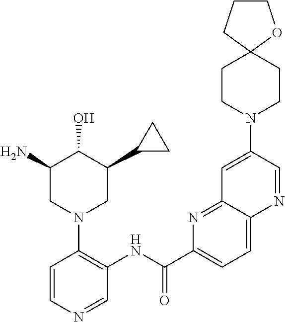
C1(N)CN(C2=C(NC(C3=CC=C4C(=N3)C=C(N3CCC5(CC3)OCCC5)C=N4)=O)C=NC=C2)CC(C2CC2)C1O
